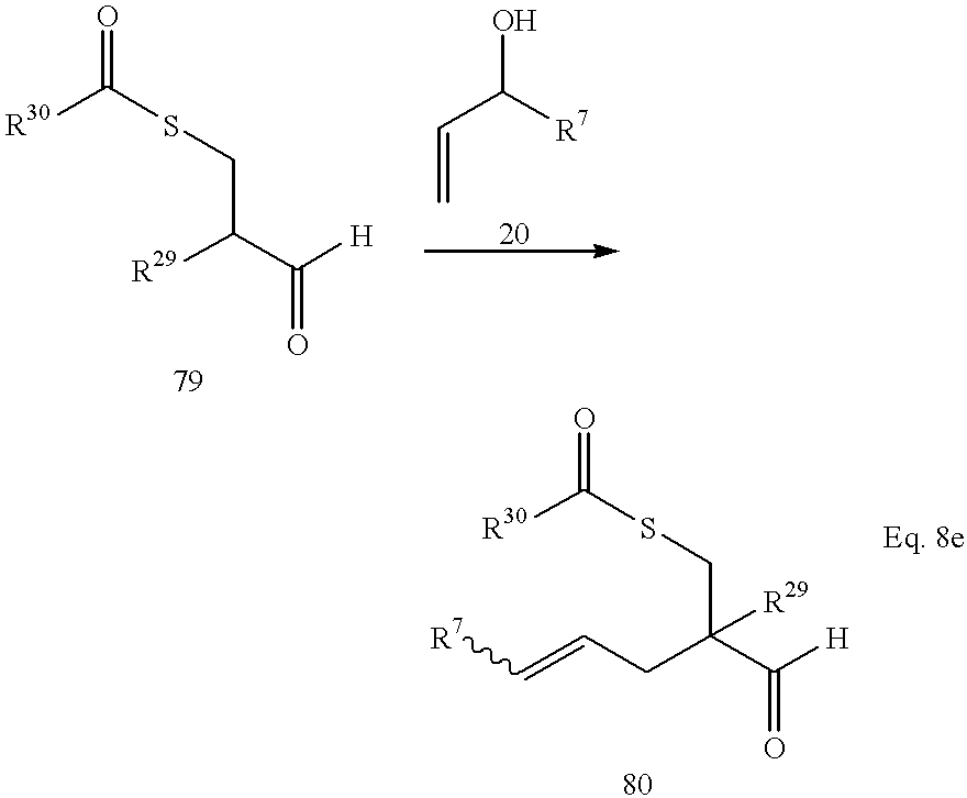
[R29]C(C([H])=O)CSC([R30])=O.C(C([R7])O)=C.C(C(C([H])=O)(CSC([R30])=O)[R29])C=C[R7]
